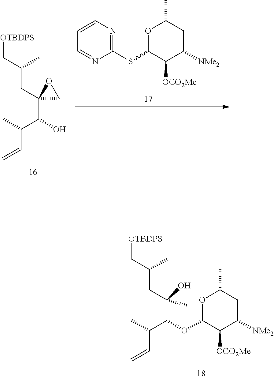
C1(CC(C[OTBDPS])C)(C(O)C(C)C=C)CO1.C1(SC2C([OCO2Me])C([NMe2])CC(C)O2)=NC=CC=N1.C(CC(C[OTBDPS])C)(C(OC1C([OCO2Me])C([NMe2])CC(C)O1)C(C)C=C)(O)C
